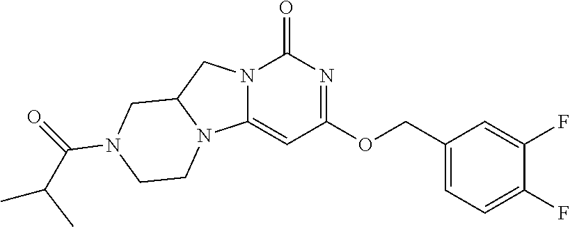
C12=CC(OCC3=CC=C(F)C(F)=C3)=NC(=O)N1CC1N2CCN(C(C(C)C)=O)C1
